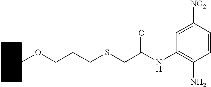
C1CCCC(OCCCSCC(NC2=C(N)C=CC([NO2])=C2)=O)C1
